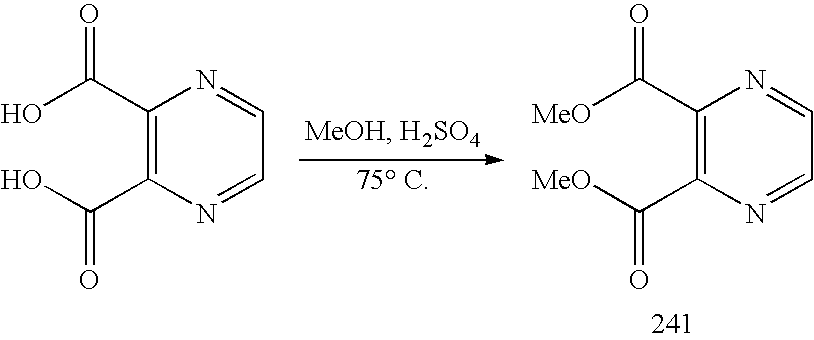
C1(C([MeO])=O)=C(C([MeO])=O)N=CC=N1.C1(C(O)=O)=C(C(O)=O)N=CC=N1
